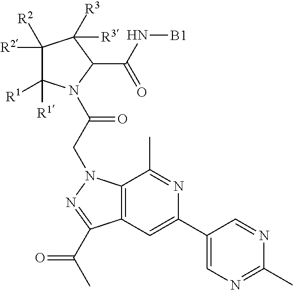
C1([R2])([R2])C([R1])([R1])N(C(CN2C3=C(C=C(C4=CN=C(C)N=C4)N=C3C)C(C(C)=O)=N2)=O)C(C(N[B1])=O)C1([R3])[R3]
